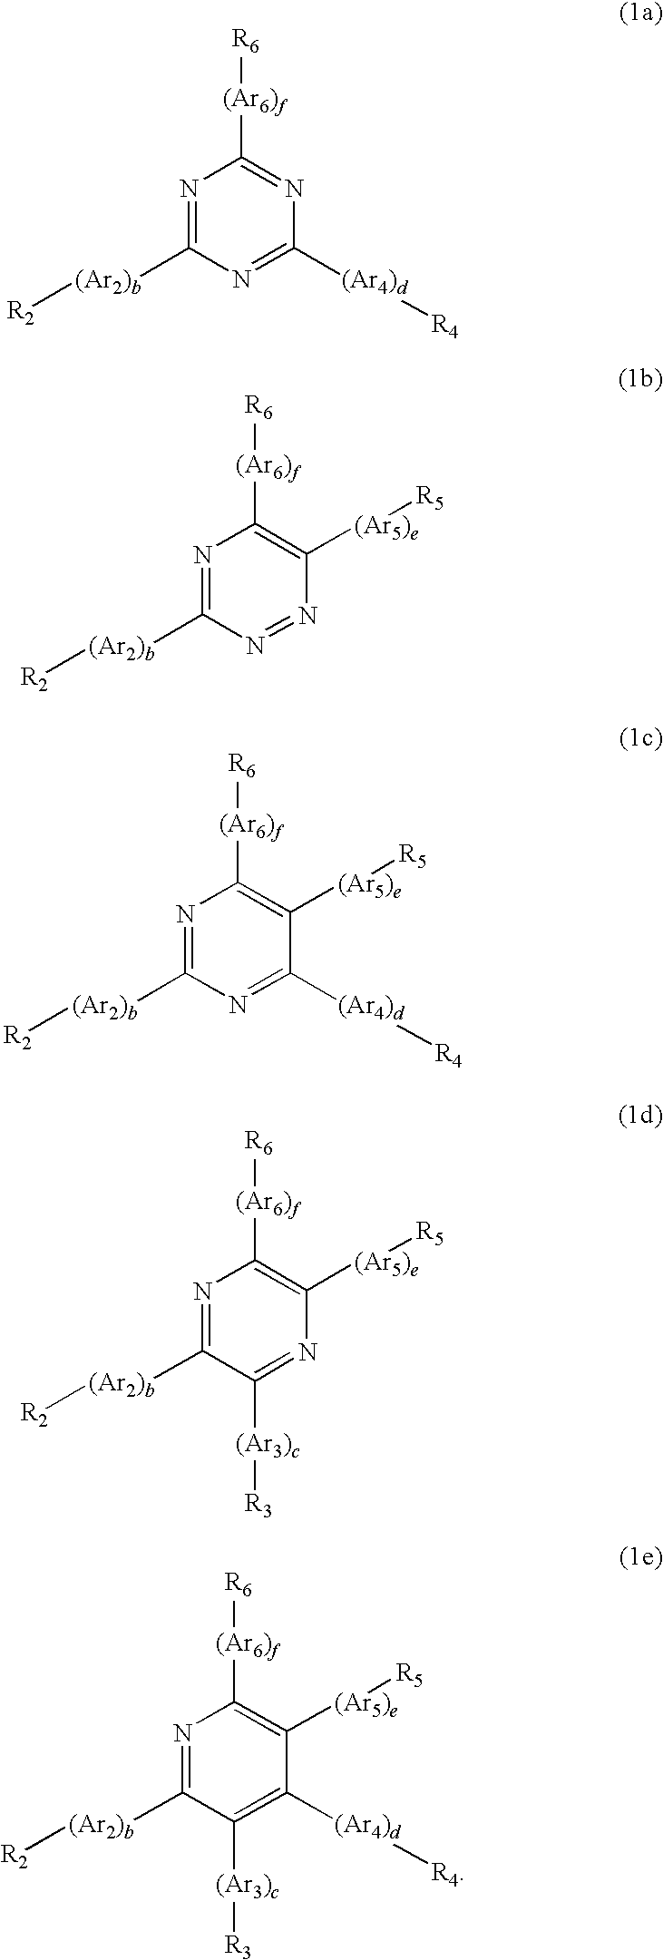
N1=C([(Ar2)b][R2])N=C([(Ar4)d][R4])N=C1[(Ar6)f][R6].N1=C([(Ar2)b][R2])N=NC([(Ar5)e][R5])=C1[(Ar6)f][R6].N1=C([(Ar2)b][R2])N=C([(Ar4)d][R4])C([(Ar5)e][R5])=C1[(Ar6)f][R6].N1=C([(Ar2)b][R2])C([(Ar3)c][R3])=NC([(Ar5)e][R5])=C1[(Ar6)f][R6].N1=C([(Ar2)b][R2])C([(Ar3)c][R3])=C([(Ar4)d][R4])C([(Ar5)e][R5])=C1[(Ar6)f][R6]
